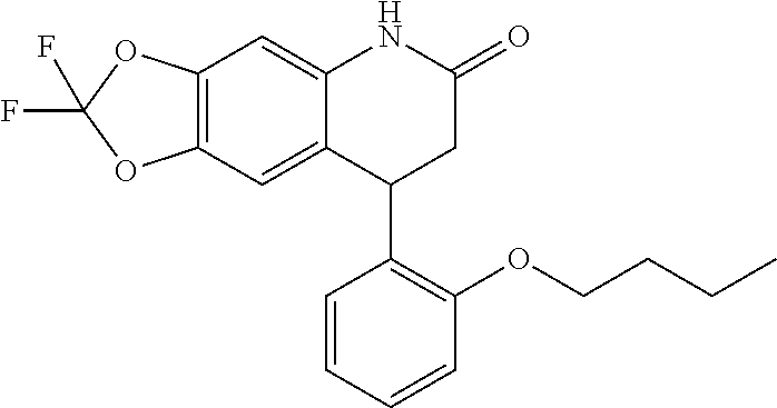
C12=C(C=C3C(=C1)NC(=O)CC3C1=C(OCCCC)C=CC=C1)OC(F)(F)O2
